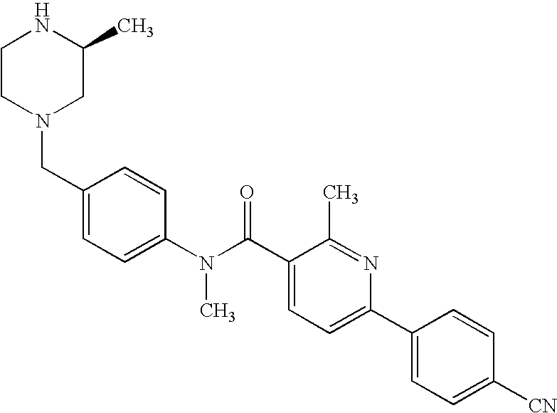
N1CCN(CC2=CC=C(N(C(C3=CC=C(C4=CC=C([CN])C=C4)N=C3C)=O)C)C=C2)CC1C
